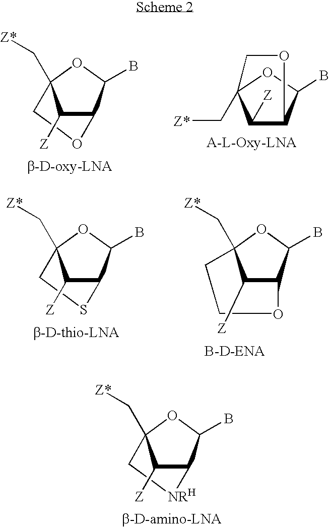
C1([Z])C2C(B)OC1(C[Z*])C[NRH]2.C1([Z])C2C(B)OC1(C[Z*])CO2.C1([Z])C2C(B)OC1(C[Z*])CO2.C1([Z])C2C(B)OC1(C[Z*])CS2.C12C(B)OC(C[Z*])(CCO1)C2[Z]
